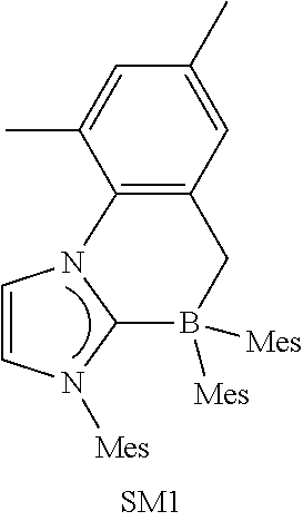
C1=CN([Mes])C2N1C1=C(C=C(C)C=C1C)CB2([Mes])[Mes]
